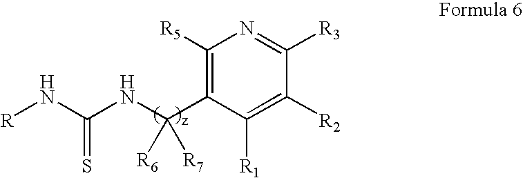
[R]NC(NC(C1=C([R5])N=C([R3])C([R2])=C1[R1])([R6])[R7])=S
